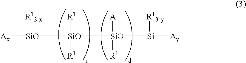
[Ax][SiO]([SiO]([SiO]([Si]([Ay])[R13-y])([A])[R1])([R1])[R1])[R13-x]
